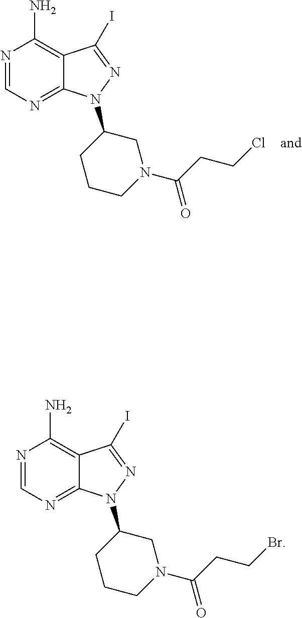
N1=CN=C2C(=C1N)C(I)=NN2C1CCCN(C(CCBr)=O)C1.N1=CN=C2C(=C1N)C(I)=NN2C1CCCN(C(CCCl)=O)C1
